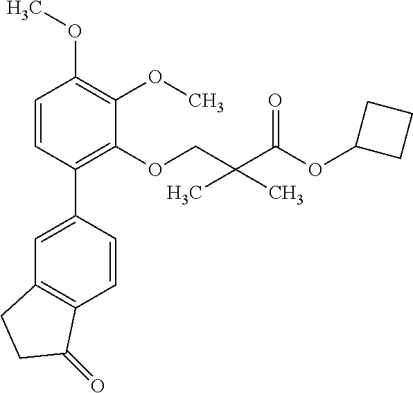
C1=CC(C2=CC3=C(C=C2)C(=O)CC3)=C(OCC(C(OC2CCC2)=O)(C)C)C(OC)=C1OC
